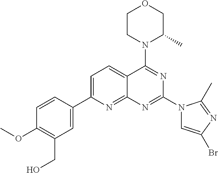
C1=C(C2=CC(CO)=C(OC)C=C2)N=C2C(=C1)C(N1C(C)COCC1)=NC(N1C=C(Br)N=C1C)=N2
